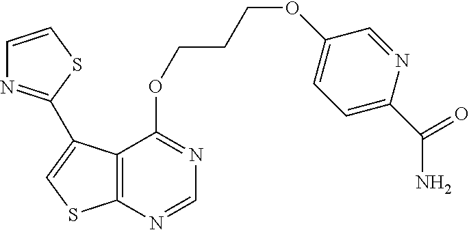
C1=NC2=C(C(OCCCOC3=CC=C(C(=O)N)N=C3)=N1)C(C1=NC=CS1)=CS2
